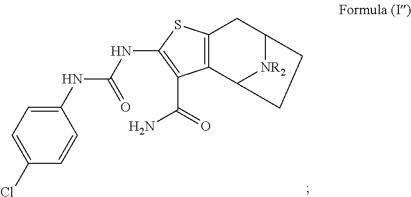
C12=C(C3[NR2]C(C1)CC3)C(C(=O)N)=C(NC(NC1=CC=C(Cl)C=C1)=O)S2
